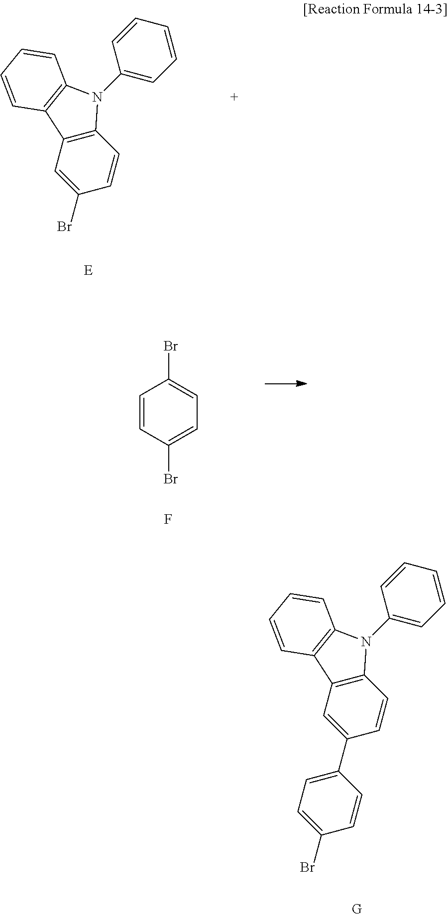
C1(Br)=CC2=C(C=C1)N(C1=CC=CC=C1)C1=C2C=CC=C1.C1=CC(Br)=CC=C1Br.F.C1(C2=CC=C(Br)C=C2)=CC2=C(C=C1)N(C1=CC=CC=C1)C1=C2C=CC=C1
